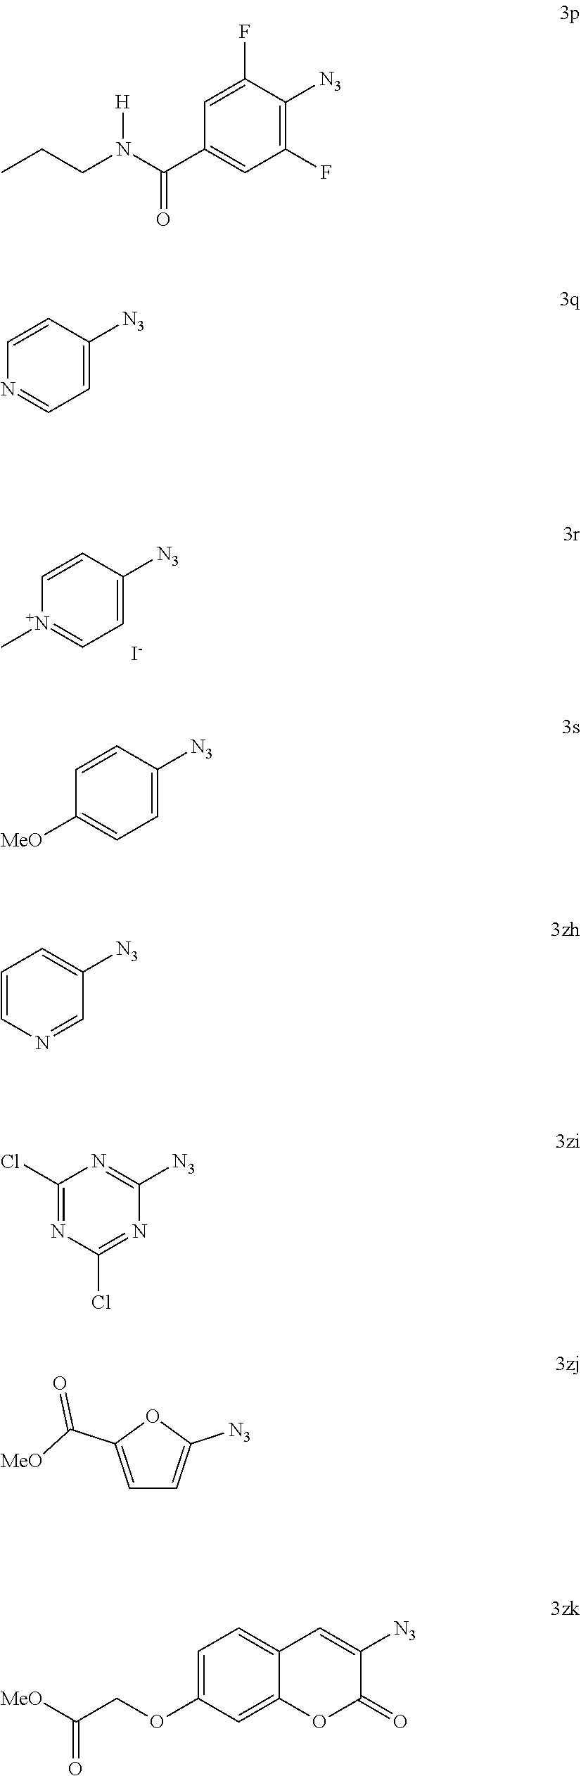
C1=CC([N3])=CC=[N+]1C.[I-].C1=C(F)C([N3])=C(F)C=C1C(N([H])CCC)=O.C1=CC([N3])=CC=N1.C1=CC([N3])=CC=C1[MeO].C1=CN=CC([N3])=C1.C1(Cl)=NC(Cl)=NC([N3])=N1.C1=C(C([MeO])=O)OC([N3])=C1.C1=C(OCC([MeO])=O)C=C2C(=C1)C=C([N3])C(=O)O2
